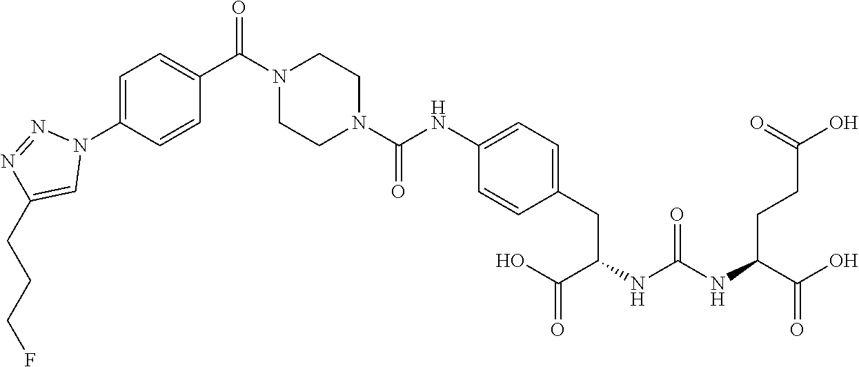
OC(C(NC(NC(C(O)=O)CCC(O)=O)=O)CC1=CC=C(NC(N2CCN(C(=O)C3=CC=C(N4N=NC(CCCF)=C4)C=C3)CC2)=O)C=C1)=O
